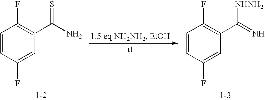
C1=CC(F)=CC(C(N)=S)=C1F.C1=CC(F)=CC(C(=N)[NHNH2])=C1F
